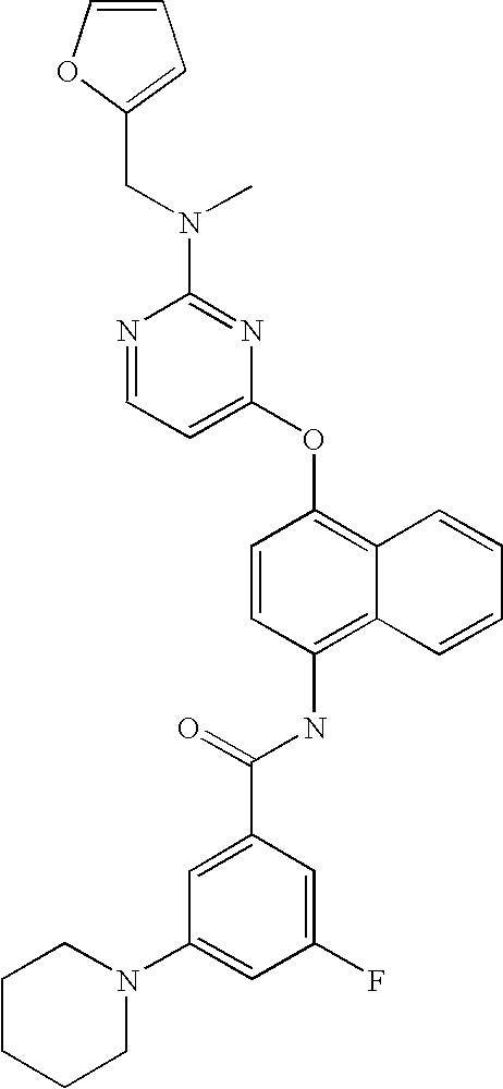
N1=CC=C(OC2=C3C(=C(NC(C4=CC(N5CCCCC5)=CC(F)=C4)=O)C=C2)C=CC=C3)N=C1N(CC1=CC=CO1)C
